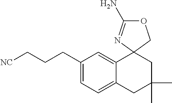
C1(CCC[NC])=CC=C2C(=C1)C1(CC(C)(C)C2)N=C(N)OC1
